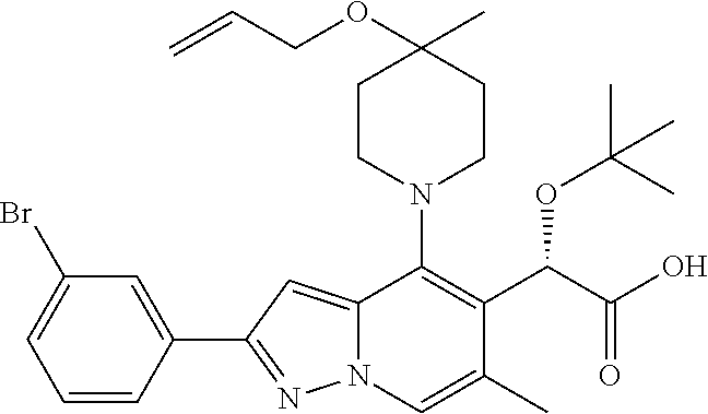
C1(C2=NN3C(=C2)C(N2CCC(C)(OCC=C)CC2)=C(C(C(=O)O)OC(C)(C)C)C(C)=C3)=CC(Br)=CC=C1
